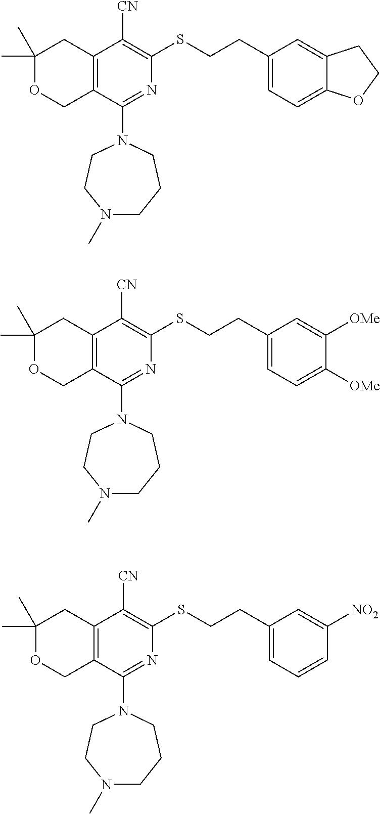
C1(C)(C)OCC2=C(C1)C([CN])=C(SCCC1=CC=C3C(=C1)CCO3)N=C2N1CCN(C)CCC1.C1(C)(C)OCC2=C(C1)C([CN])=C(SCCC1=CC=C([OMe])C([OMe])=C1)N=C2N1CCN(C)CCC1.C1(C)(C)OCC2=C(C1)C([CN])=C(SCCC1=CC=CC([NO2])=C1)N=C2N1CCN(C)CCC1
